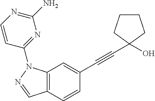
C12=C(C=CC(C#CC3(O)CCCC3)=C1)C=NN2C1=NC(N)=NC=C1
